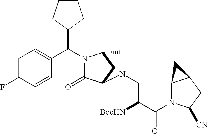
C1=C(F)C=CC(C(C2CCCC2)N2C(=O)C3CC2CN3CC([BocHN])C(=O)N2C3C(CC2[CN])C3)=C1
